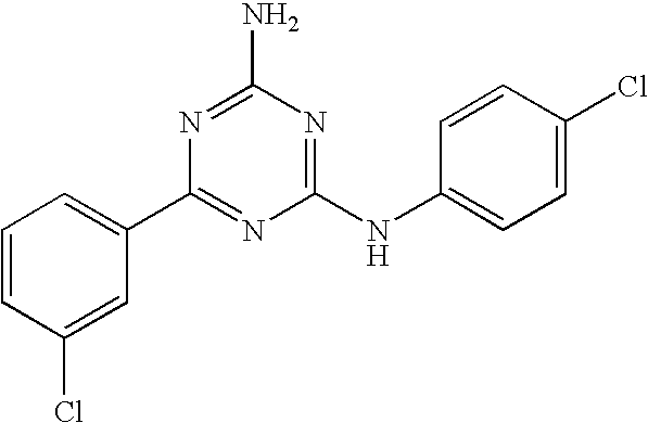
C1=CC(Cl)=CC(C2=NC(NC3=CC=C(Cl)C=C3)=NC(N)=N2)=C1
